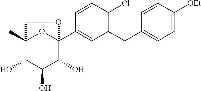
C1=CC(Cl)=C(CC2=CC=C([OEt])C=C2)C=C1C12OC(C)(C(O)C(O)C1O)CO2
